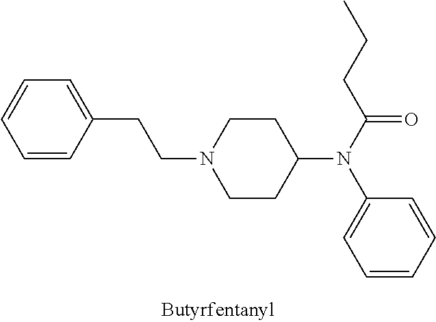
C1(CCN2CCC(N(C(CCC)=O)C3=CC=CC=C3)CC2)=CC=CC=C1
